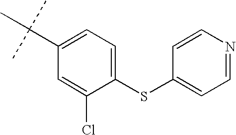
C1=C(SC2=CC=NC=C2)C(Cl)=CC(C(C)(C)C)=C1
